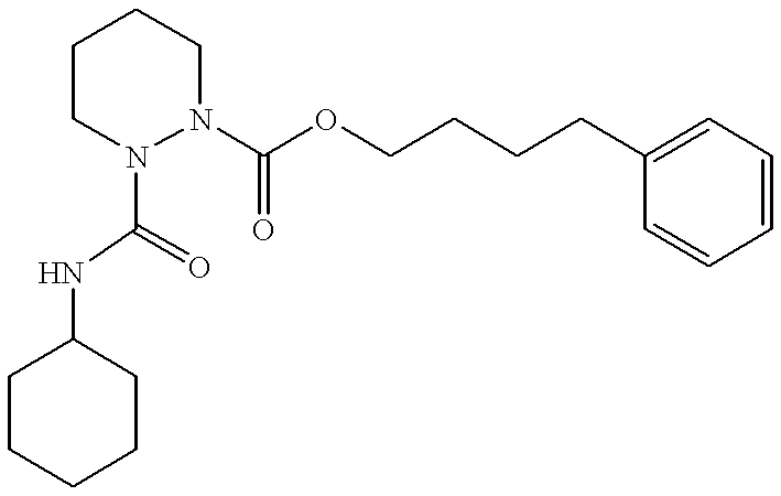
C1C(NC(=O)N2CCCCN2C(OCCCCC2=CC=CC=C2)=O)CCCC1
